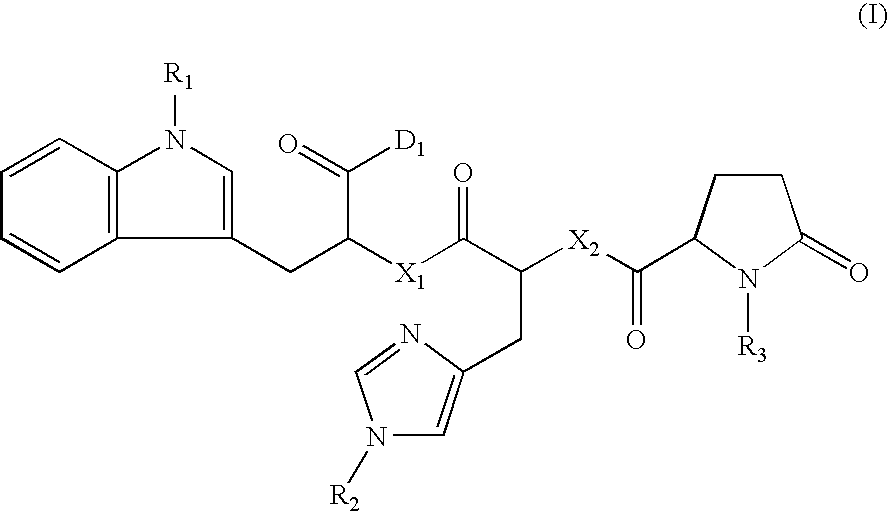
C1(CC([X1]C(C([X2]C(=O)C2CCC(=O)N2[R3])CC2=CN([R2])C=N2)=O)C(=O)[D1])=CN([R1])C2=C1C=CC=C2
